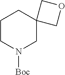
C1CN([Boc])CC2(C1)COC2
